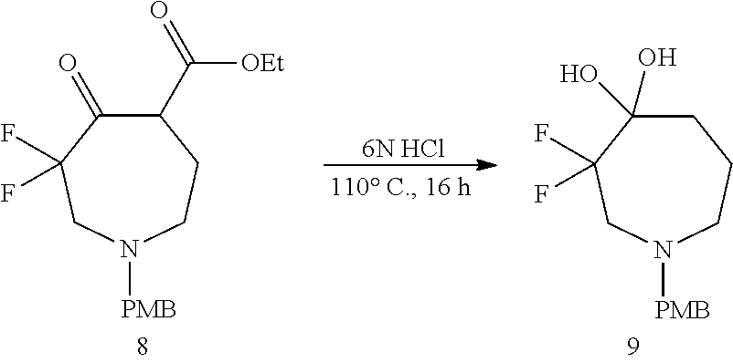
C1(C(=O)[OEt])C(=O)C(F)(F)CN([PMB])CC1.[6N HCl].C1C(O)(O)C(F)(F)CN([PMB])CC1
